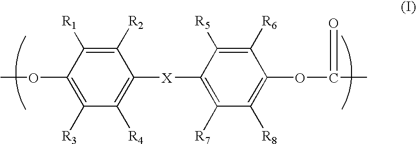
COC1=C([R3])C([R4])=C([X]C2=C([R7])C([R8])=C(OC(C)=O)C([R6])=C2[R5])C([R2])=C1[R1]
